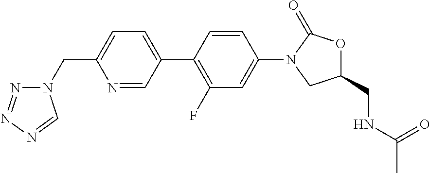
C1(CN2N=NN=C2)=CC=C(C2=C(F)C=C(N3C(=O)OC(CNC(C)=O)C3)C=C2)C=N1
